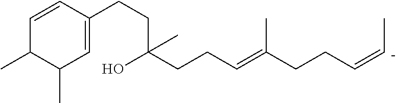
C1(CCC(O)(C)CCC=C(CCC=[C-]C)C)=CC(C)C(C)C=C1
